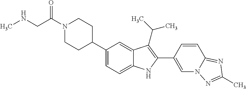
C(N1CCC(C2=CC=C3C(=C2)C(C(C)C)=C(C2=CN4C(=NC(C)=N4)C=C2)N3)CC1)(CNC)=O
